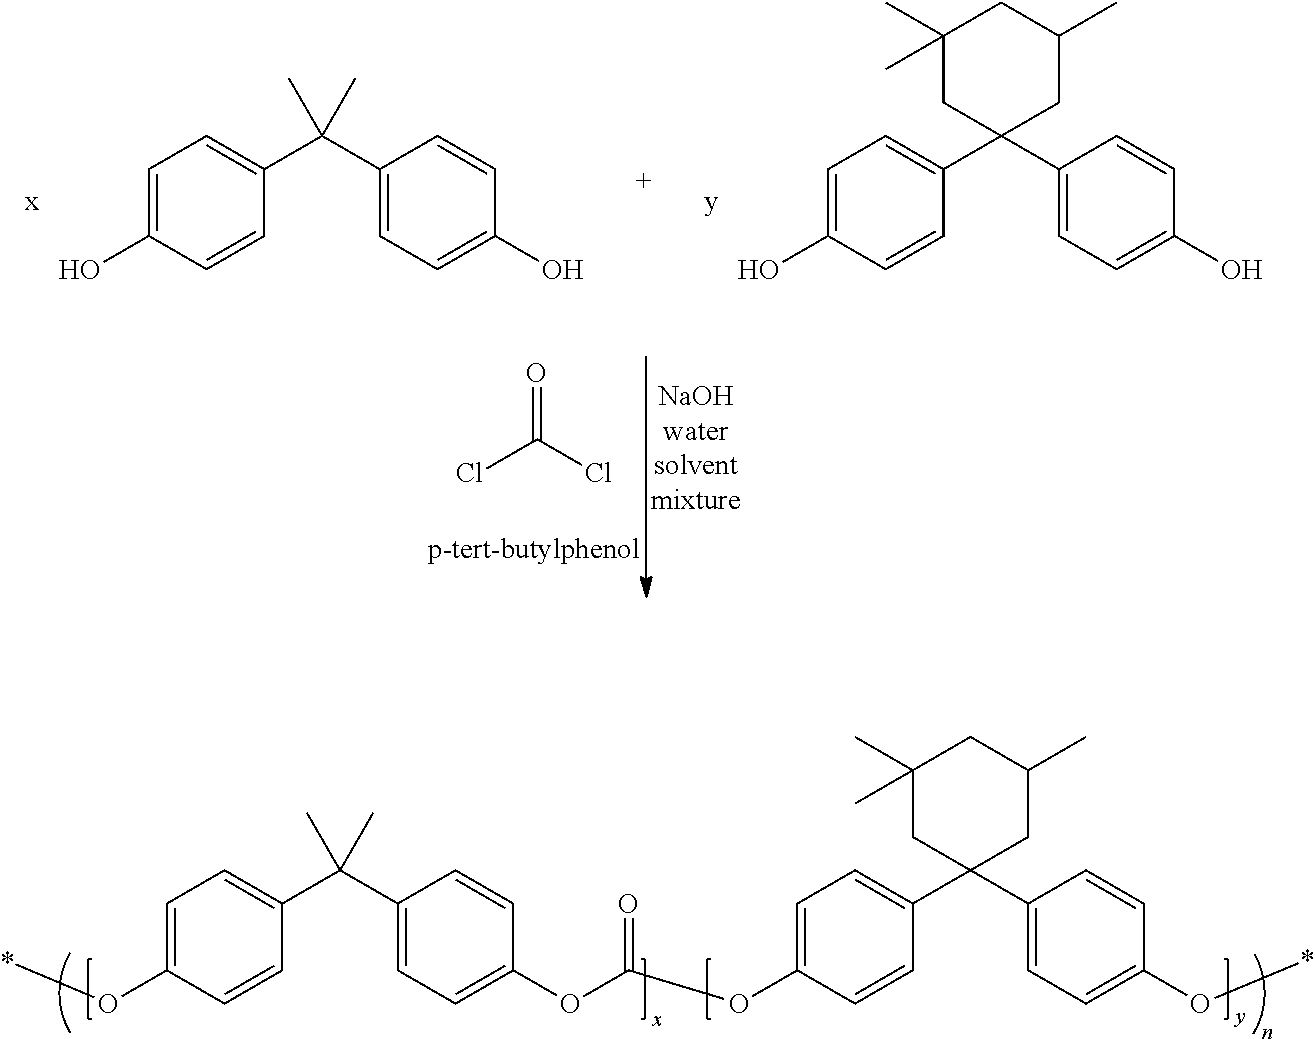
C1=C(O)C=CC(C(C2=CC=C(O)C=C2)(C)C)=C1.C1=C(O)C=CC(C2(C3=CC=C(O)C=C3)CC(C)CC(C)(C)C2)=C1.ClC(Cl)=O.C1=C(OC(OC2=CC=C(C(C3=CC=C(O*)C=C3)(C)C)C=C2)=O)C=CC(C2(C3=CC=C(O*)C=C3)CC(C)CC(C)(C)C2)=C1
